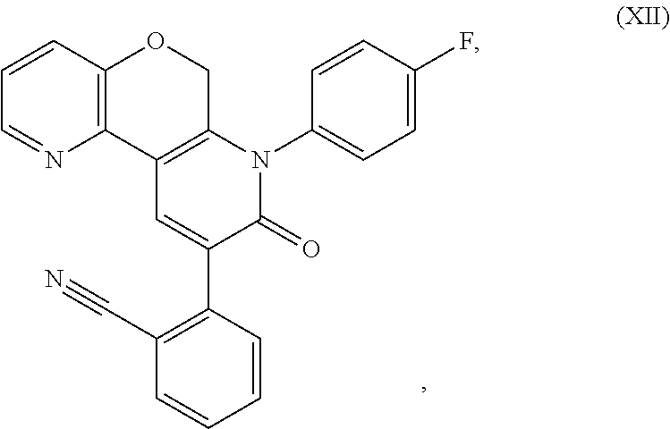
C1(N2C3=C(C=C(C4=C(C#N)C=CC=C4)C2=O)C2=C(C=CC=N2)OC3)=CC=C(F)C=C1
